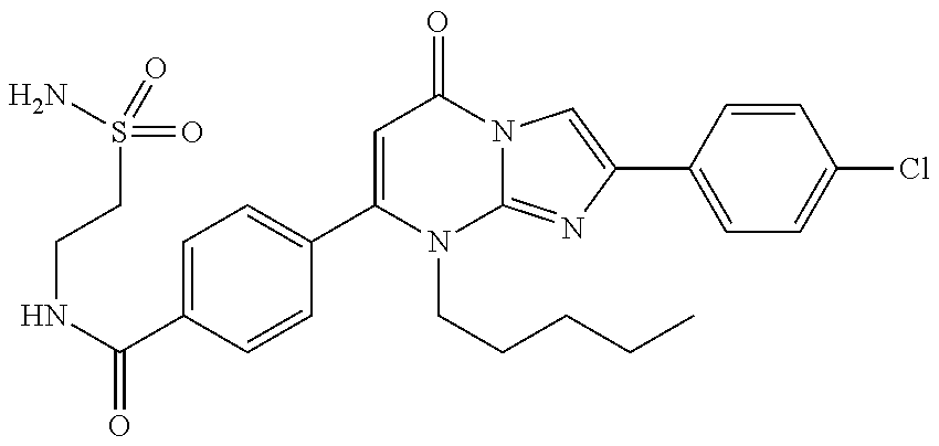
C(NC(=O)C1=CC=C(C2=CC(=O)N3C(=NC(C4=CC=C(Cl)C=C4)=C3)N2CCCCC)C=C1)CS(=O)(N)=O
